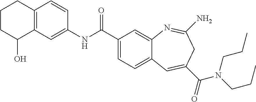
C12=C(C=CC(NC(C3=CC=C4C(=C3)N=C(N)CC(C(=O)N(CCC)CCC)=C4)=O)=C1)CCCC2O
